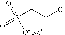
S(CCCl)(=O)(=O)[O- Na+]
